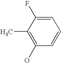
C1(C)=C(O)C=CC=C1F
